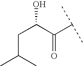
C(C(C(C(C)C)=O)O)C(C)C
